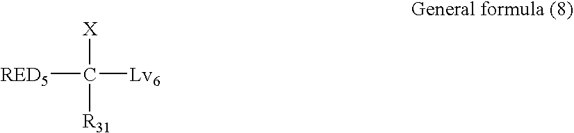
C([Lv6])([X])([RED5])[R31]
